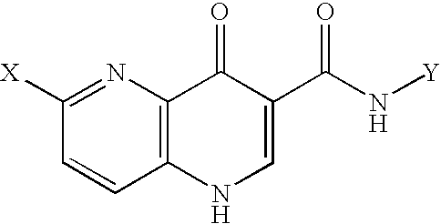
C1([X])=NC2=C(C=C1)NC=C(C(N[Y])=O)C2=O
